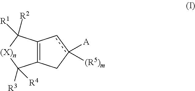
C12=C(Cc([A])([(R5)m])c1)C([R3])([R4])[(X)n]C2([R1])[R2]
